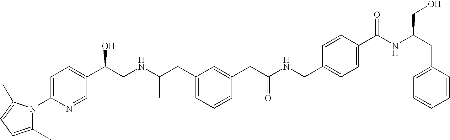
N1(C2=CC=C(C(CNC(CC3=CC=CC(CC(NCC4=CC=C(C(NC(CC5=CC=CC=C5)CO)=O)C=C4)=O)=C3)C)O)C=N2)C(C)=CC=C1C
